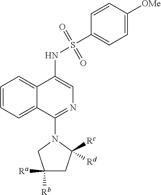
N(C1=CN=C(N2CC([Ra])([Rb])CC2([Rc])[Rd])C2=CC=CC=C12)S(C1=CC=C([OMe])C=C1)(=O)=O
